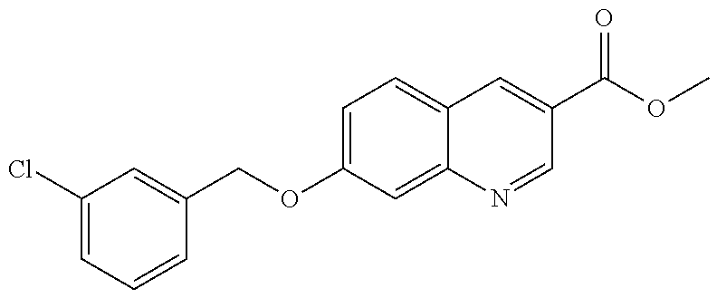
C1(Cl)=CC=CC(COC2=CC=C3C(=C2)N=CC(C(OC)=O)=C3)=C1
